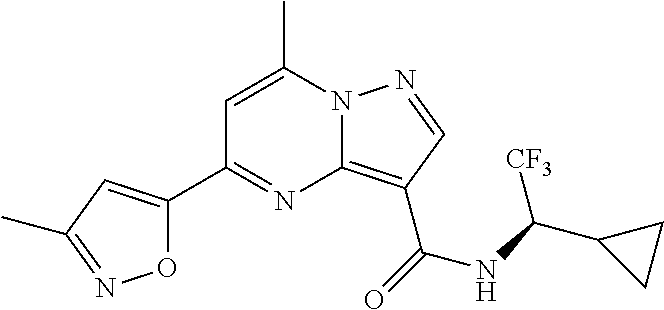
C1=C(C)N2C(=C(C(=O)NC(C3CC3)[CF3])C=N2)N=C1C1=CC(C)=NO1
